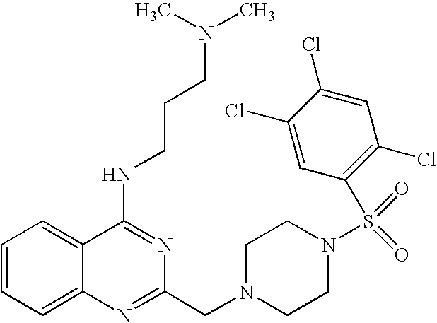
C1=CC=C2C(=C1)C(NCCCN(C)C)=NC(CN1CCN(S(=O)(=O)C3=C(Cl)C=C(Cl)C(Cl)=C3)CC1)=N2
